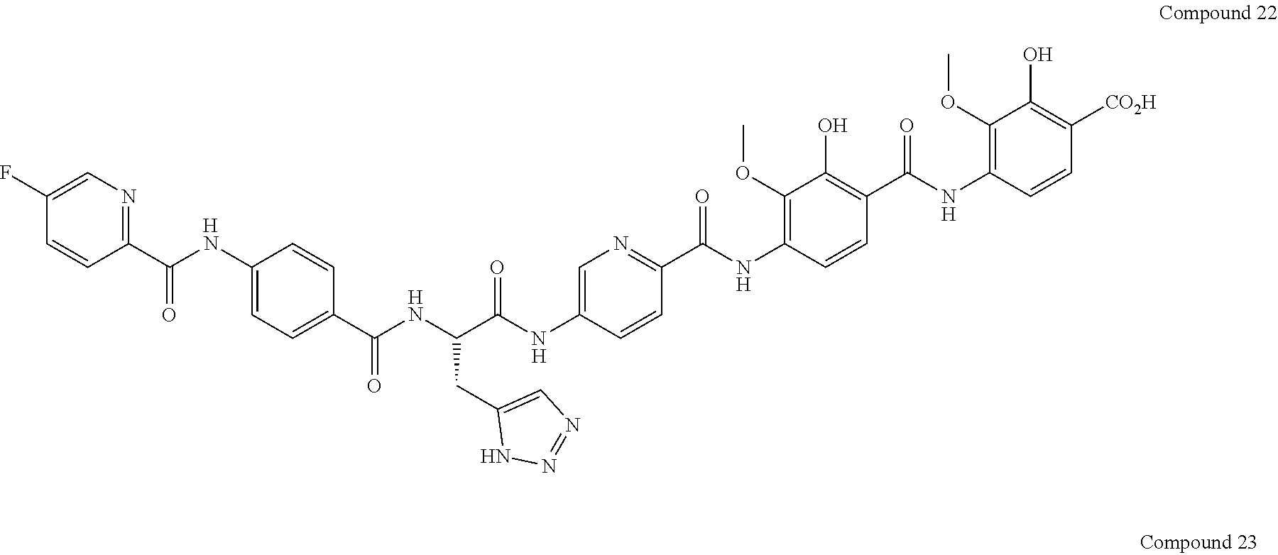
[H].[H].[H].[H].[H].C(NC1=CC=C(C(NC(C(NC2=CN=C(C(NC3=C(OC)C(O)=C(C(NC4=C(OC)C(O)=C([CO2H])C=C4)=O)C=C3)=O)C=C2)=O)CC2=CN=NN2)=O)C=C1)(=O)C1=NC=C(F)C=C1
